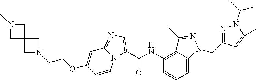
C1(NC(=O)C2=CN=C3C=C(OCCN4CC5(C4)CN(C)C5)C=CN32)=C2C(=CC=C1)N(CC1=NN(C(C)C)C(C)=C1)N=C2C
